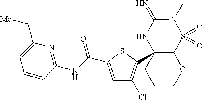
C12C(C3=C(Cl)C=C(C(NC4=NC(C[Me])=CC=C4)=O)S3)(NC(=N)N(C)S1(=O)=O)CCCO2
